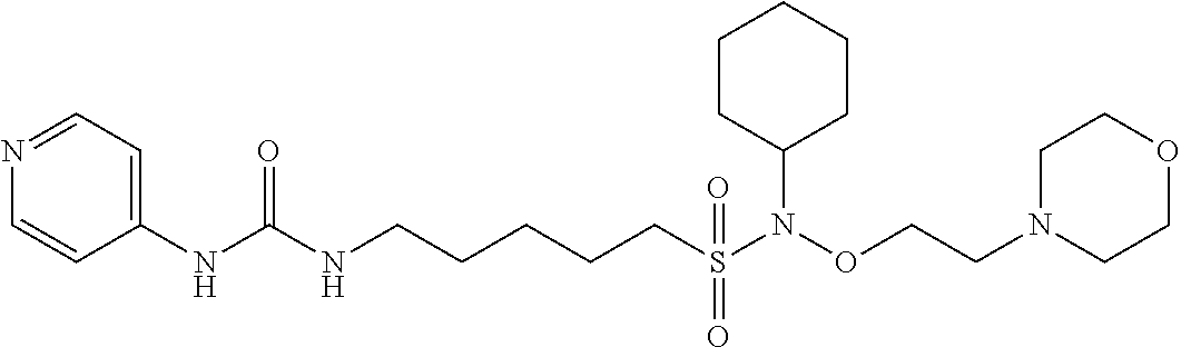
C1=CN=CC=C1NC(NCCCCCS(=O)(=O)N(OCCN1CCOCC1)C1CCCCC1)=O
